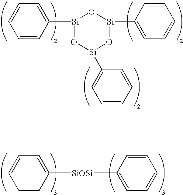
[Si]1(C2=CC=CC=C2)O[Si](C2=CC=CC=C2)O[Si](C2=CC=CC=C2)O1.[SiOSi](C1=CC=CC=C1)C1=CC=CC=C1
